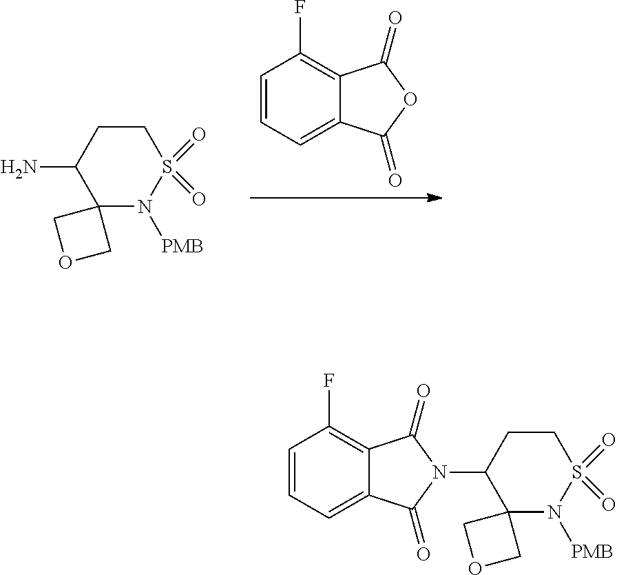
C1=CC=C2C(=C1F)C(=O)OC2=O.C12(N([PMB])S(=O)(=O)CCC1N)COC2.C1=CC=C2C(=C1F)C(=O)N(C1C3(N([PMB])S(=O)(=O)CC1)COC3)C2=O
